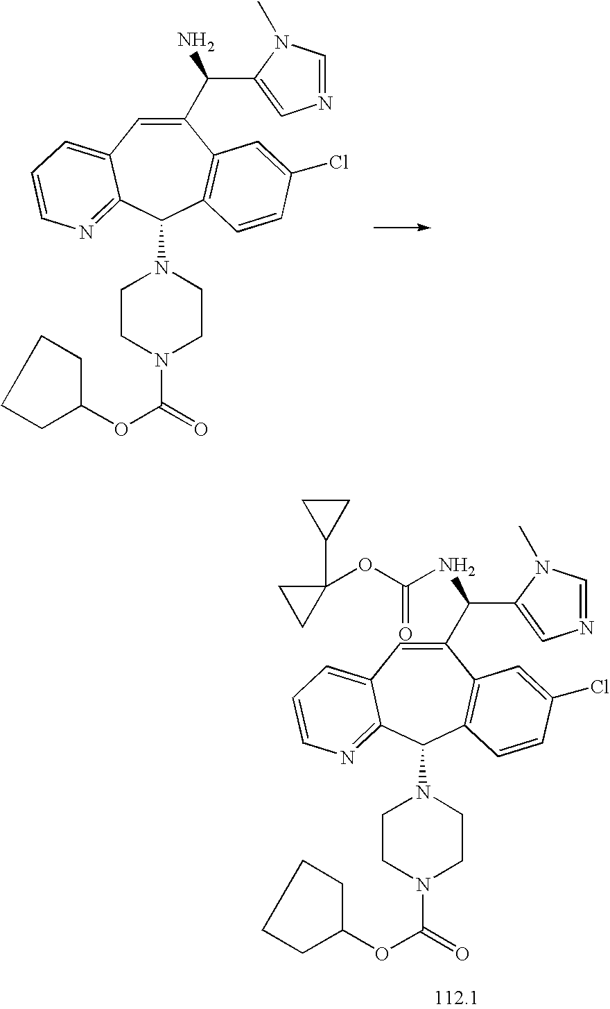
C1(C(N)C2=CN=CN2C)=CC2=CC=CN=C2C(N2CCN(C(OC3CCCC3)=O)CC2)C2=C1C=C(Cl)C=C2.C1(C(NC(OC2(C3CC3)CC2)=O)C2=CN=CN2C)=CC2=CC=CN=C2C(N2CCN(C(OC3CCCC3)=O)CC2)C2=C1C=C(Cl)C=C2
